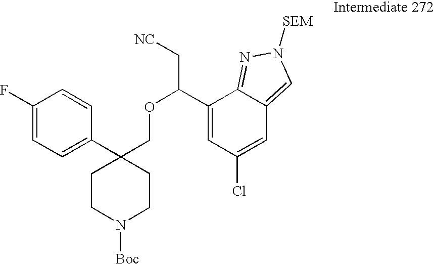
C1(C2(COC(C[NC])C3=CC(Cl)=CC4=CN([SEM])N=C34)CCN([Boc])CC2)=CC=C(F)C=C1
